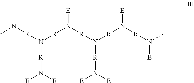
CN(C)[R]N([R]N([R]N([R]N([E])[E])[R]N([E])[R]N([E])C)[E])[R]N([E])[E]
